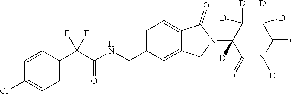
C1=CC(C(C(NCC2=CC=C3C(=C2)CN(C2([D])C(=O)N([D])C(=O)C([D])([D])C2([D])[D])C3=O)=O)(F)F)=CC=C1Cl
